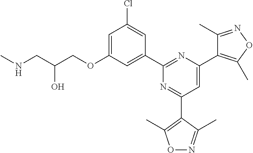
C1=C(OCC(CNC)O)C=C(C2=NC(C3=C(C)ON=C3C)=CC(C3=C(C)ON=C3C)=N2)C=C1Cl
